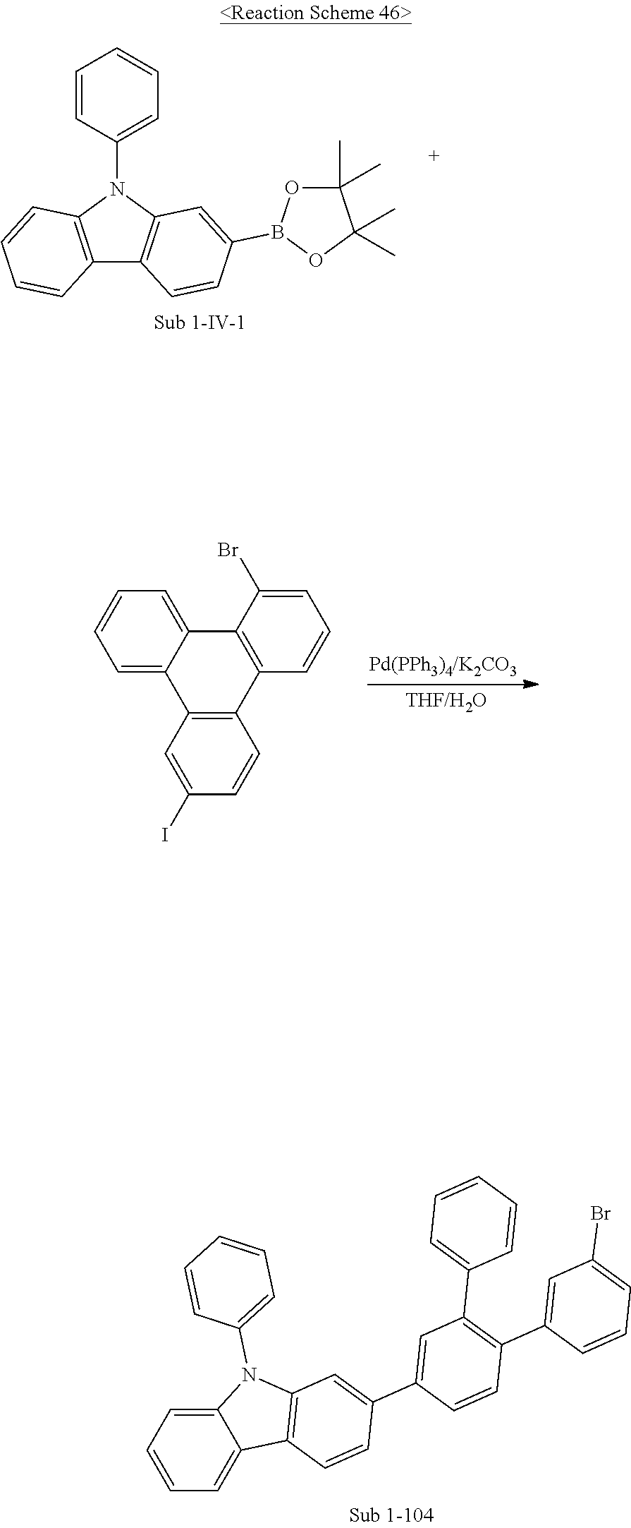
C1=CC=C2C(=C1)C1=C(C=CC=C1Br)C1=C2C=C(I)C=C1.C12=C(N(C3=CC=CC=C3)C3=C1C=CC(B1OC(C)(C)C(C)(C)O1)=C3)C=CC=C2.C12=CC=CC=C1C1=C(N2C2=CC=CC=C2)C=C(C2=CC(C3=CC=CC=C3)=C(C3=CC(Br)=CC=C3)C=C2)C=C1
